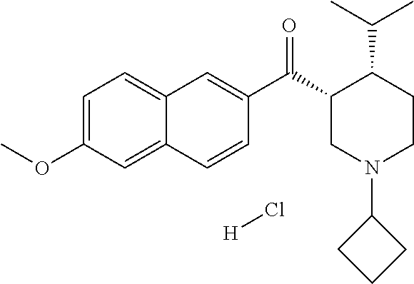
C1=C(OC)C=C2C(=C1)C=C(C(C1CN(C3CCC3)CCC1C(C)C)=O)C=C2.[H]Cl
